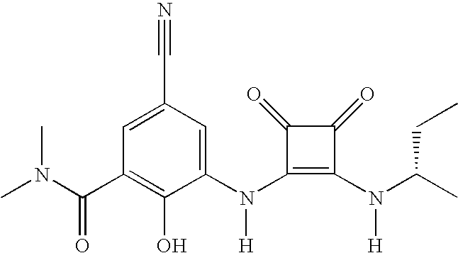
N(C1=C(N(C2=CC(C#N)=CC(C(N(C)C)=O)=C2O)[H])C(=O)C1=O)([H])C(C)CC
